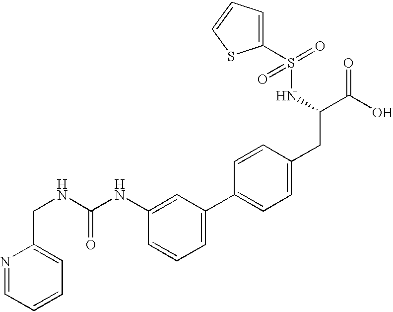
N1=CC=CC=C1CNC(NC1=CC(C2=CC=C(CC(C(O)=O)NS(=O)(=O)C3=CC=CS3)C=C2)=CC=C1)=O
